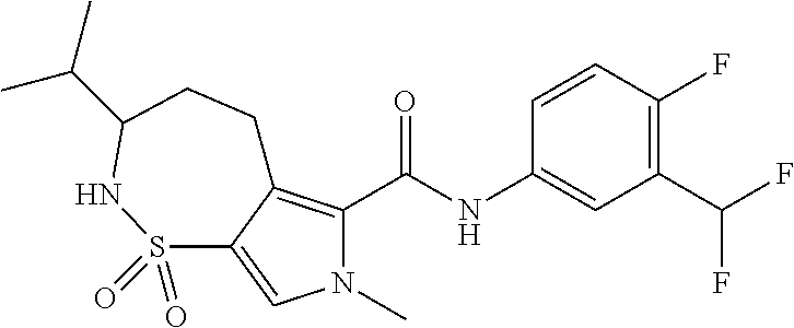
C1=CC(F)=C(C(F)F)C=C1NC(=O)C1=C2C(=CN1C)S(=O)(=O)NC(C(C)C)CC2
